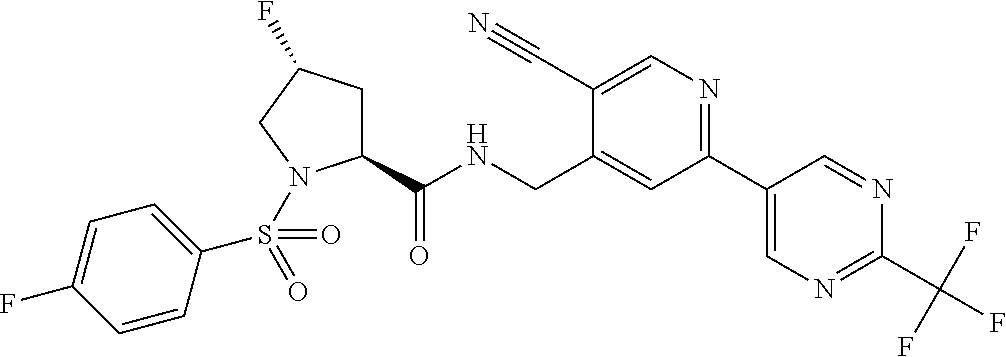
C1(C(NCC2=CC(C3=CN=C(C(F)(F)F)N=C3)=NC=C2C#N)=O)CC(F)CN1S(C1=CC=C(F)C=C1)(=O)=O
